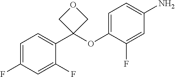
C1=C(F)C=C(F)C(C2(OC3=CC=C(N)C=C3F)COC2)=C1
